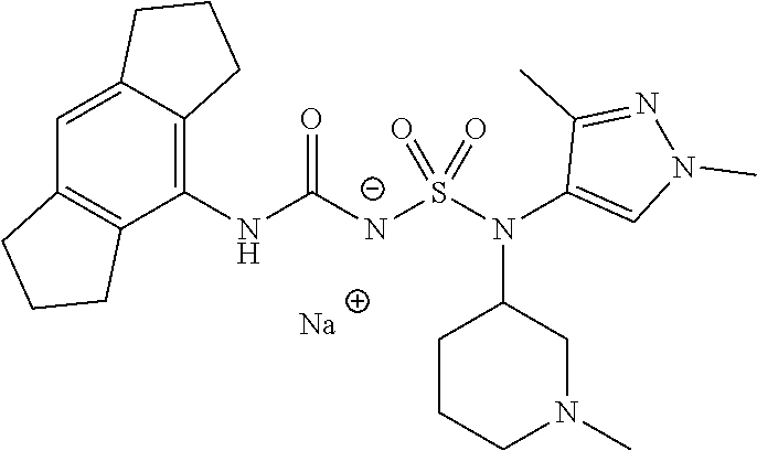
C12=CC3=C(C(NC([N-]S(N(C4=CN(C)N=C4C)C4CCCN(C)C4)(=O)=O)=O)=C1CCC2)CCC3.[Na]
